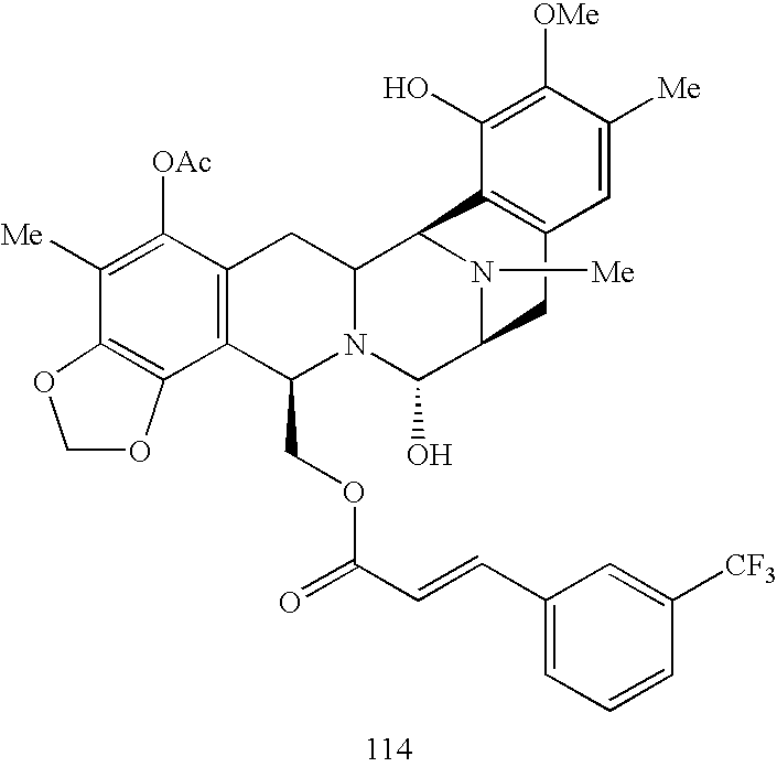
C1([Me])=C([OAc])C2=C(C(COC(C=CC3=CC=CC([CF3])=C3)=O)N3C(C2)C2N([Me])C(C3O)CC3=C2C(O)=C([OMe])C([Me])=C3)C2=C1OCO2
